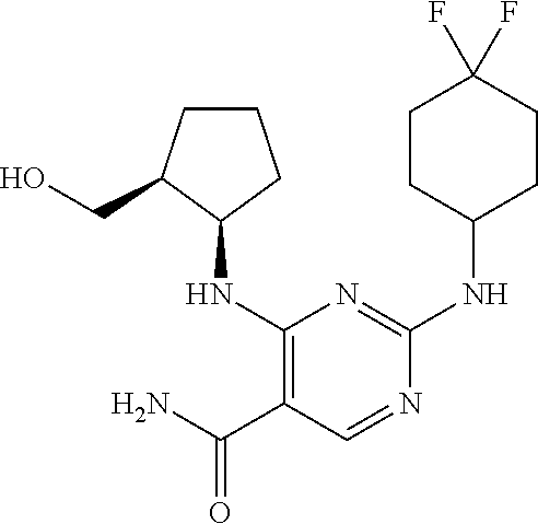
C1(NC2CCCC2CO)=C(C(N)=O)C=NC(NC2CCC(F)(F)CC2)=N1
